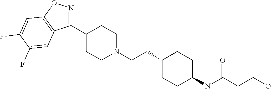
C1(C2=NOC3=C2C=C(F)C(F)=C3)CCN(CCC2CCC(NC(CCO)=O)CC2)CC1
